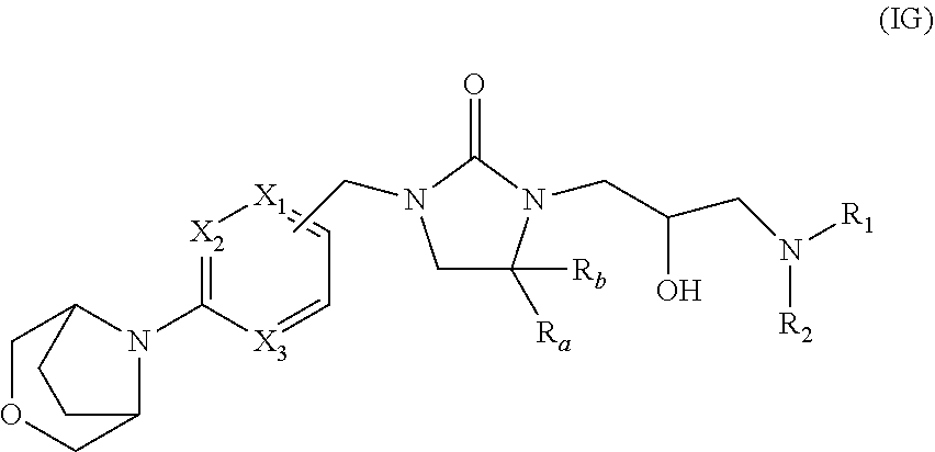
[X1]1=CC=[X3]C(N2C3COCC2CC3)=[X2]1.C1C([Ra])([Rb])N(CC(CN([R1])[R2])O)C(=O)N1CC
